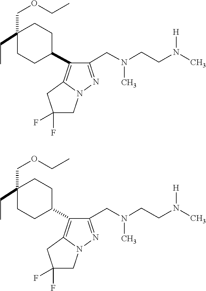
[H]N(C)CCN(C)CC1=NN2C(=C1C1CCC(CC)(COCC)CC1)CC(F)(F)C2.N([H])(CCN(C)CC1=NN2C(=C1C1CCC(CC)(COCC)CC1)CC(F)(F)C2)C
